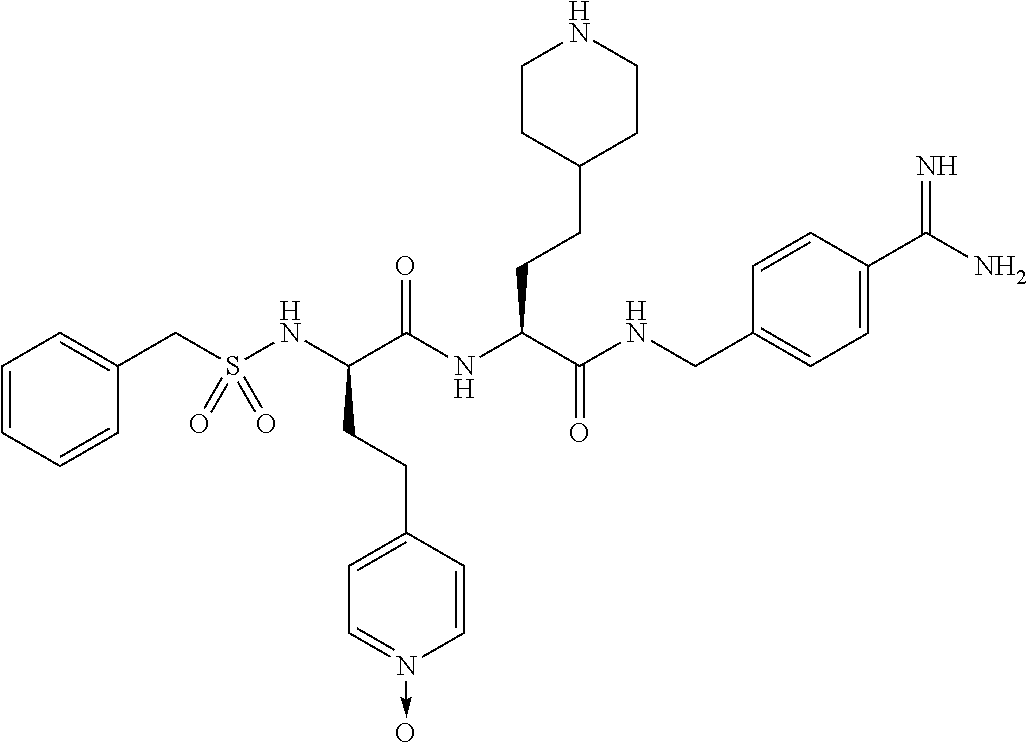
C1=CC=CC(CS(NC(C(NC(C(=O)NCC2=CC=C(C(=N)N)C=C2)CCC2CCNCC2)=O)CCC2=CC=N(->O)C=C2)(=O)=O)=C1
